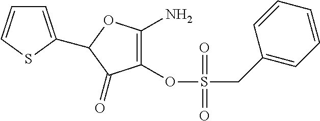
C1(C2=CC=CS2)C(=O)C(OS(CC2=CC=CC=C2)(=O)=O)=C(N)O1
